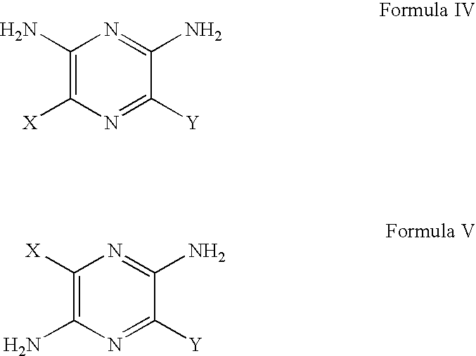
C1(N)=C([X])N=C([Y])C(N)=N1.C1([X])=C(N)N=C([Y])C(N)=N1
